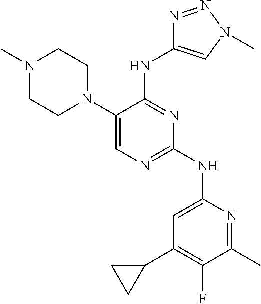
N1(C)CCN(C2=CN=C(NC3=CC(C4CC4)=C(F)C(C)=N3)N=C2NC2=CN(C)N=N2)CC1
